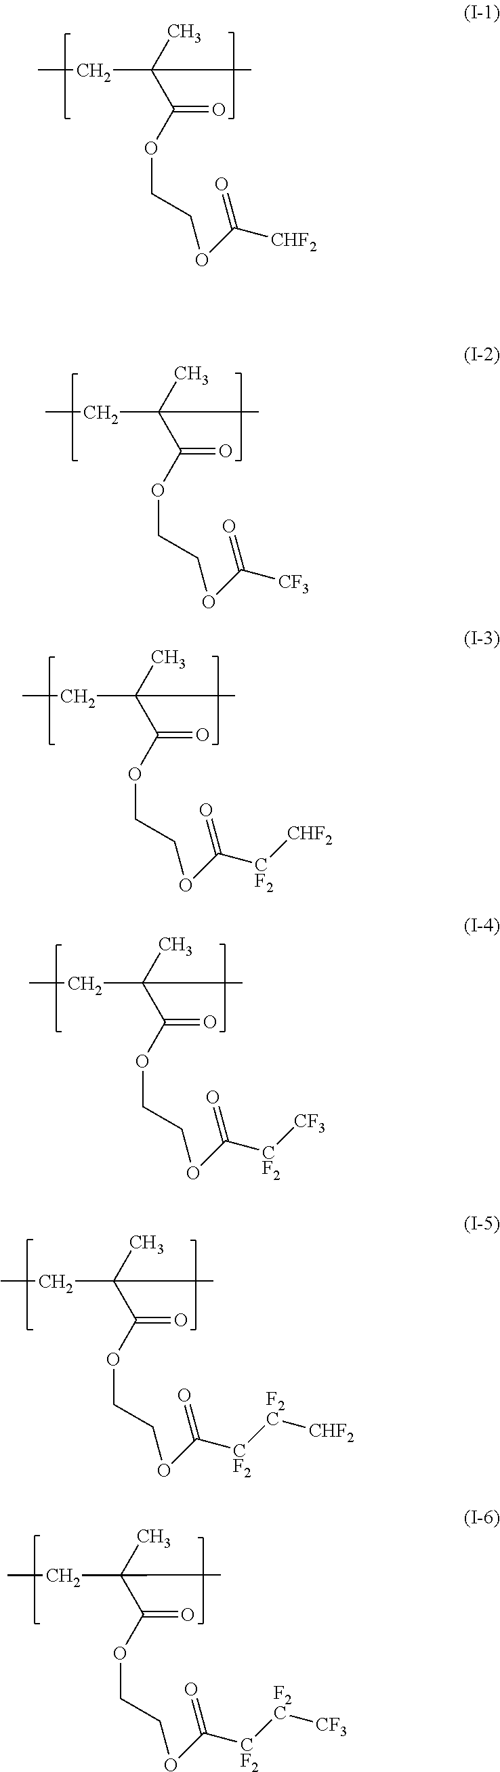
O=C(OCCOC([CHF2])=O)C(C)(CC)C.O=C(OCCOC([CF3])=O)C(C)(CC)C.O=C(OCCOC([CF2][CHF2])=O)C(C)(CC)C.O=C(OCCOC([CF2][CF3])=O)C(C)(CC)C.O=C(OCCOC([CF2][F2C][CHF2])=O)C(C)(CC)C.O=C(OCCOC([CF2][F2C][CF3])=O)C(C)(CC)C
